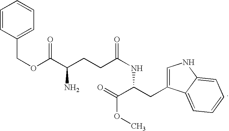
C(OC(C(CCC(NC(CC1=CNC2=CC=CC=C12)C(=O)OC)=O)N)=O)C1=CC=CC=C1
